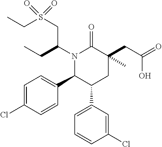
N1(C(CC)CS(CC)(=O)=O)C(C2=CC=C(Cl)C=C2)C(C2=CC=CC(Cl)=C2)CC(CC(=O)O)(C)C1=O
